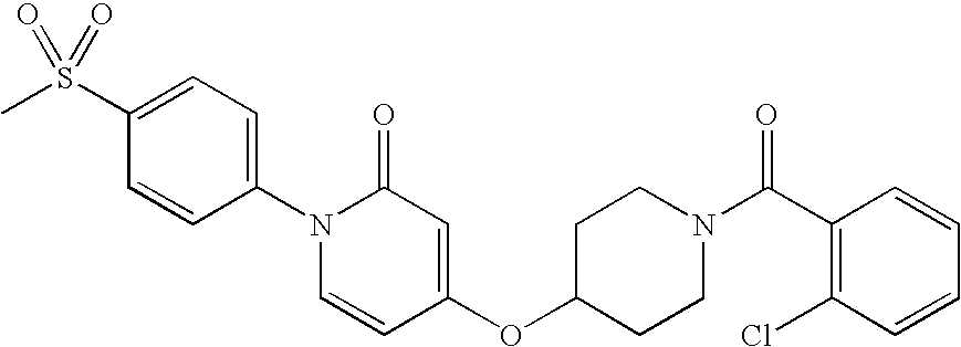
C1(S(C)(=O)=O)=CC=C(N2C=CC(OC3CCN(C(C4=C(Cl)C=CC=C4)=O)CC3)=CC2=O)C=C1
